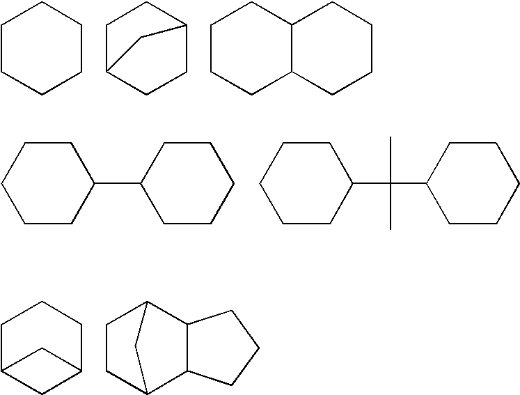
C1CCCCC1.C1C2CCC(C1)C2.C1CCC2C(C1)CCCC2.C1CC(C2CCCCC2)CCC1.C1CC(C(C2CCCCC2)(C)C)CCC1.C1C2CC(CC1)C2.C1CC2C3C(C1C2)CCC3
